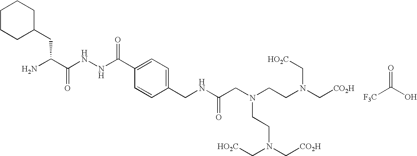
[F3C]C(O)=O.NC(C(NNC(C1=CC=C(CNC(CN(CCN(C[CO2H])C[HO2C])CCN(C[CO2H])C[HO2C])=O)C=C1)=O)=O)CC1CCCCC1
